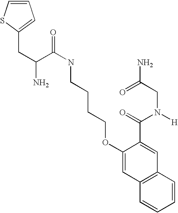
C(C(C(NCCCCOC1=CC2=C(C=C1C(=O)N([H])CC(N)=O)C=CC=C2)=O)N)C1=CC=CS1
